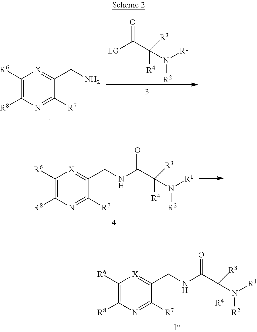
C1([R6])=C([R8])N=C([R7])C(CN)=[X]1.[LG]C(C(N([R2])[R1])([R4])[R3])=O.C1([R6])=C([R8])N=C([R7])C(CNC(C(N([R1])[R2])([R4])[R3])=O)=[X]1.C1([R6])=C([R8])N=C([R7])C(CNC(C(N([R1])[R2])([R4])[R3])=O)=[X]1
